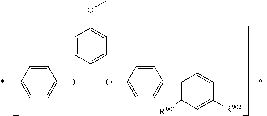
C1(OC(OC2=CC=C(C3=C([R901])C=C([R902])C(*)=C3)C=C2)C2=CC=C(OC)C=C2)=CC=C(*)C=C1
